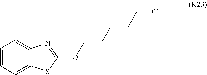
C1=CC=C2C(=C1)N=C(OCCCCCCl)S2
